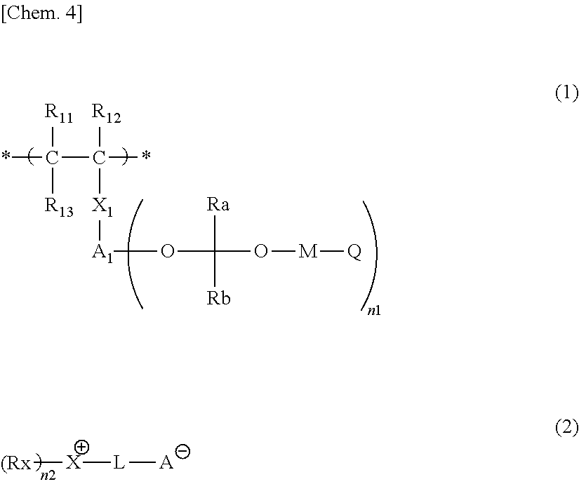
*C(C(*)([R12])[X1][A1]OC(O[M][Q])([Ra])[Rb])([R11])[R13].[(Rx][X][L][A]
